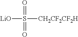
[LiO]S([CH2CF2CF2H])(=O)=O
